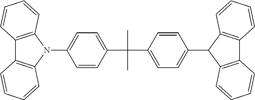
C12=C(N(C3=CC=C(C(C4=CC=C(C5C6=C(C7=C5C=CC=C7)C=CC=C6)C=C4)(C)C)C=C3)C3=C1C=CC=C3)C=CC=C2
